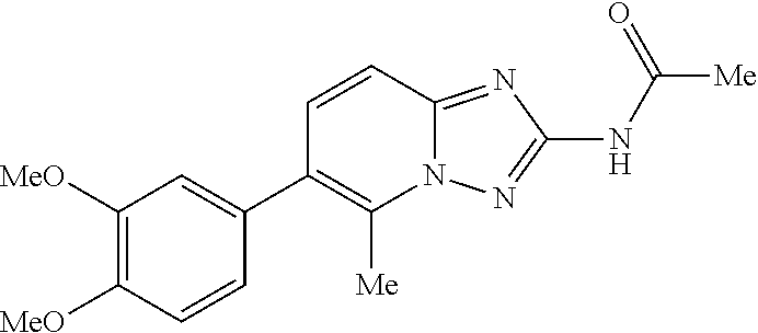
C1([MeO])=C([MeO])C=CC(C2=C([Me])N3C(=NC(NC([Me])=O)=N3)C=C2)=C1
